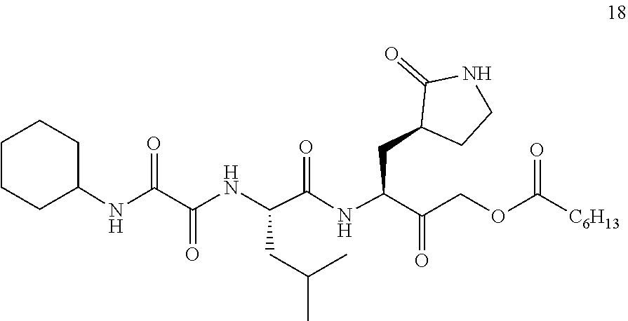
C1CCCC(NC(C(NC(C(=O)NC(CC2C(=O)NCC2)C(COC([C6H13])=O)=O)CC(C)C)=O)=O)C1
